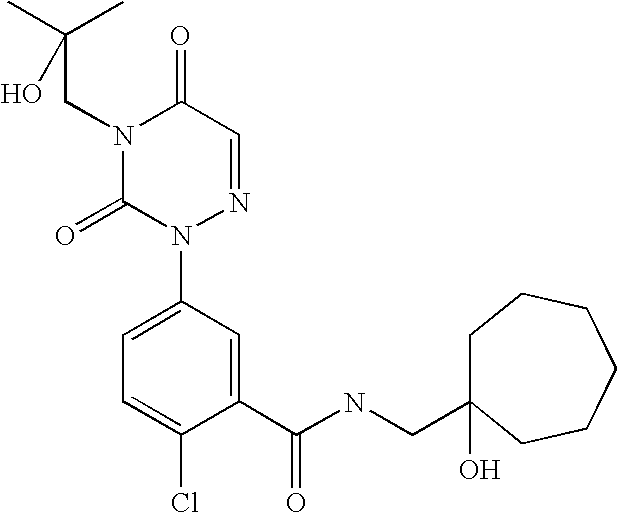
N1(CC(C)(C)O)C(=O)N(C2=CC=C(Cl)C(C(NCC3(O)CCCCCC3)=O)=C2)N=CC1=O
